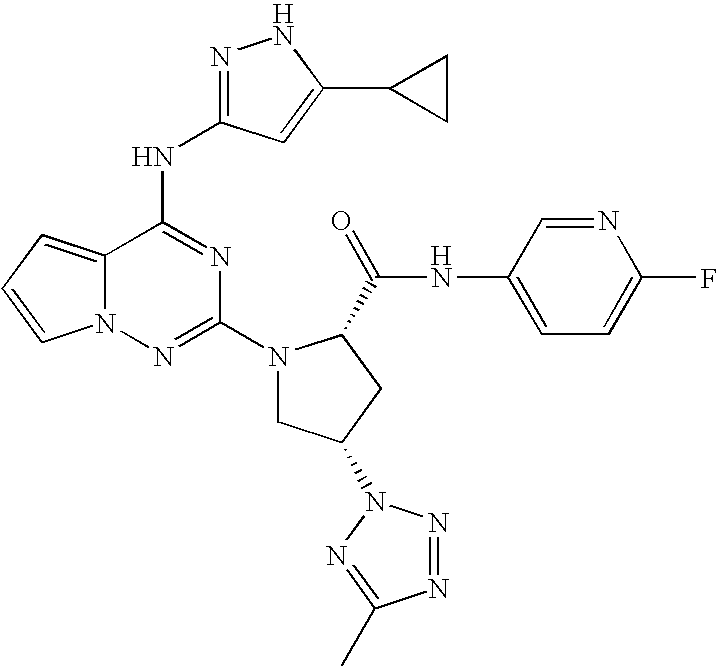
C12=CC=CN1N=C(N1CC(N3N=NC(C)=N3)CC1C(NC1=CC=C(F)N=C1)=O)N=C2NC1=NNC(C2CC2)=C1
